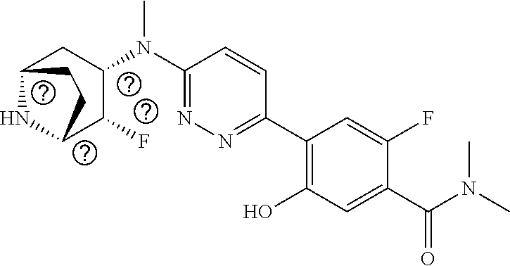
C1(C2=C(O)C=C(C(N(C)C)=O)C(F)=C2)=NN=C(N(C2CC3NC(C2F)CC3)C)C=C1
